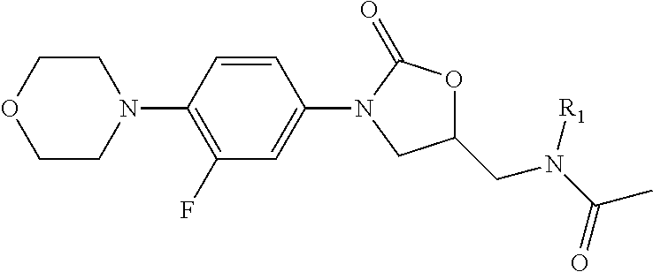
C1CN(C2=C(F)C=C(N3CC(CN(C(=O)C)[R1])OC3=O)C=C2)CCO1
